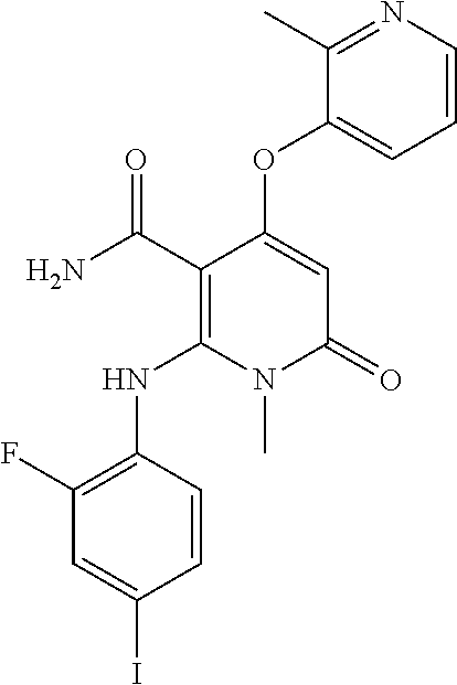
C1(F)=C(NC2=C(C(N)=O)C(OC3=CC=CN=C3C)=CC(=O)N2C)C=CC(I)=C1
